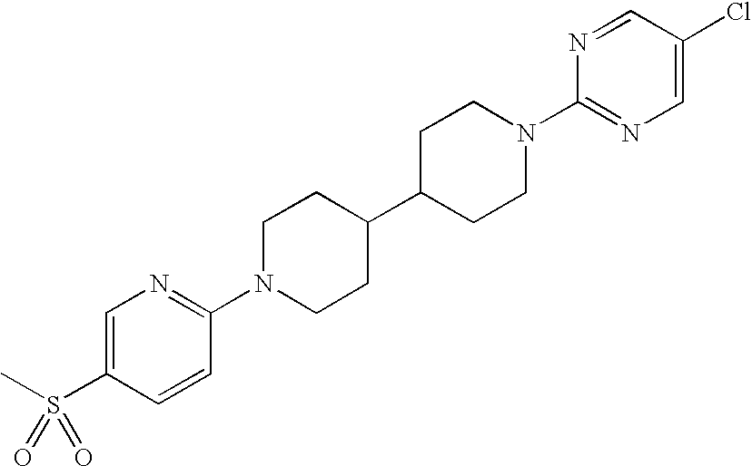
C1=C(S(C)(=O)=O)C=CC(N2CCC(C3CCN(C4=NC=C(Cl)C=N4)CC3)CC2)=N1
